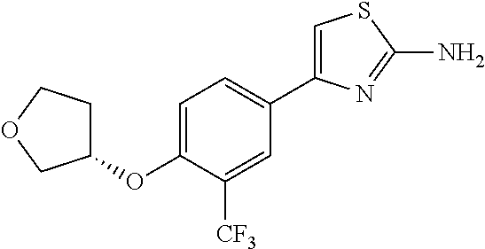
C1=C(OC2CCOC2)C([CF3])=CC(C2=CSC(N)=N2)=C1
